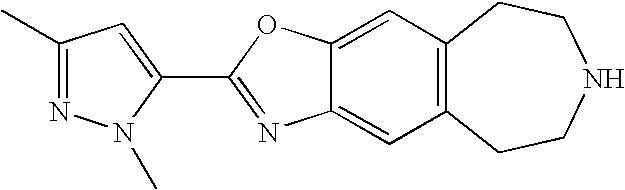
C12=CC3=C(C=C1OC(C1=CC(C)=NN1C)=N2)CCNCC3
